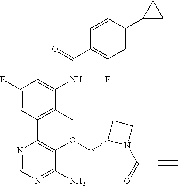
N1(C(=O)C#C)CCC1COC1=C(C2=C(C)C(NC(C3=C(F)C=C(C4CC4)C=C3)=O)=CC(F)=C2)N=CN=C1N
